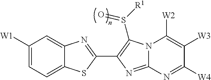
C12=CC=C([W1])C=C1N=C(C1=C(S([R1])=O)N3C(=N1)N=C([W4])C([W3])=C3[W2])S2
